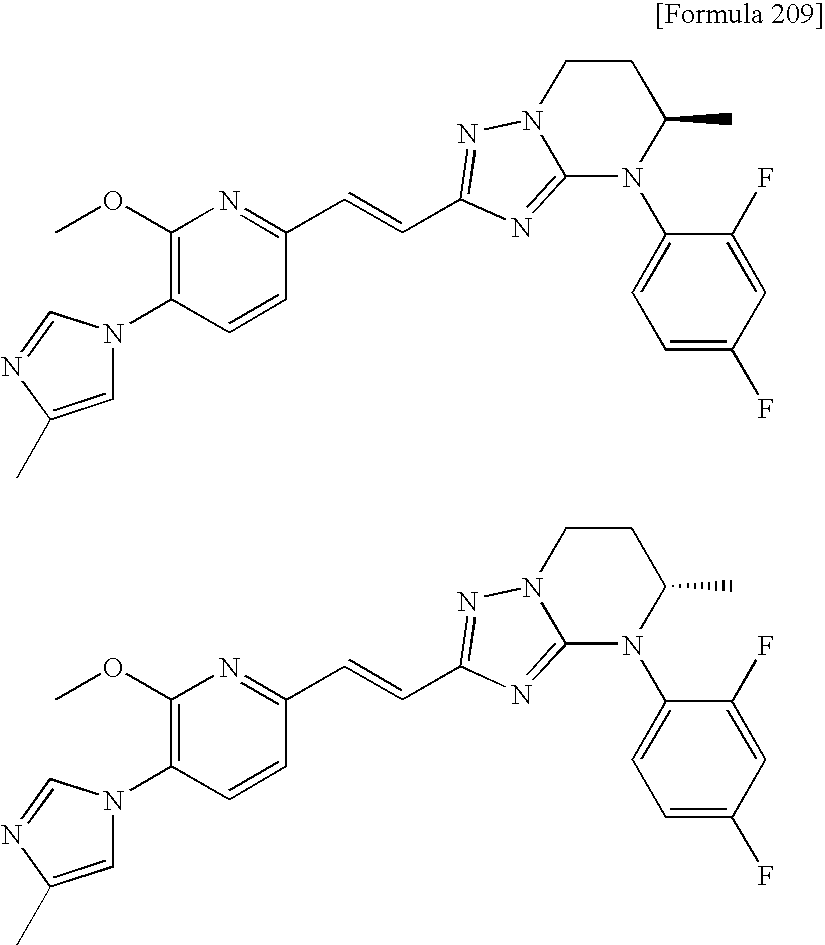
N1(C2=C(OC)N=C(C=CC3=NN4CCC(C)N(C5=CC=C(F)C=C5F)C4=N3)C=C2)C=C(C)N=C1.N1(C2=C(OC)N=C(C=CC3=NN4CCC(C)N(C5=CC=C(F)C=C5F)C4=N3)C=C2)C=C(C)N=C1
